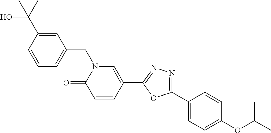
C1(C2=CC=C(OC(C)C)C=C2)=NN=C(C2=CN(CC3=CC=CC(C(O)(C)C)=C3)C(=O)C=C2)O1
